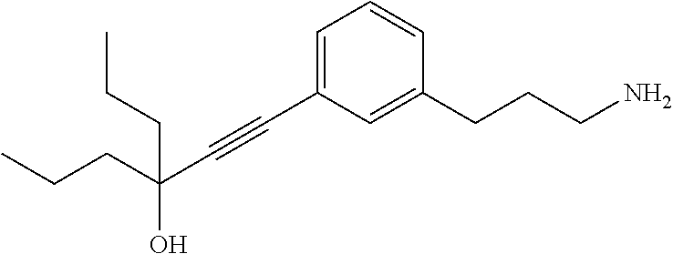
C1=C(C#CC(CCC)(O)CCC)C=C(CCCN)C=C1
